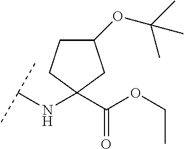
C(NC1(C(OCC)=O)CC(OC(C)(C)C)CC1)(C)C
